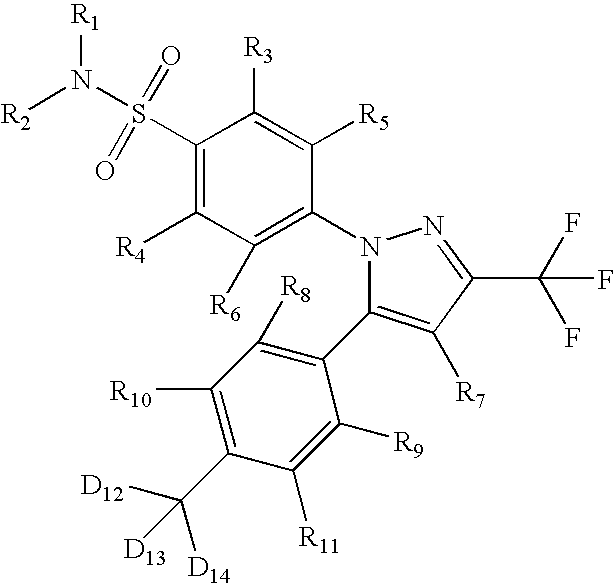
C1(S(N([R2])[R1])(=O)=O)=C([R4])C([R6])=C(N2C(C3=C([R8])C([R10])=C(C([D12])([D14])[D13])C([R11])=C3[R9])=C([R7])C(C(F)(F)F)=N2)C([R5])=C1[R3]
